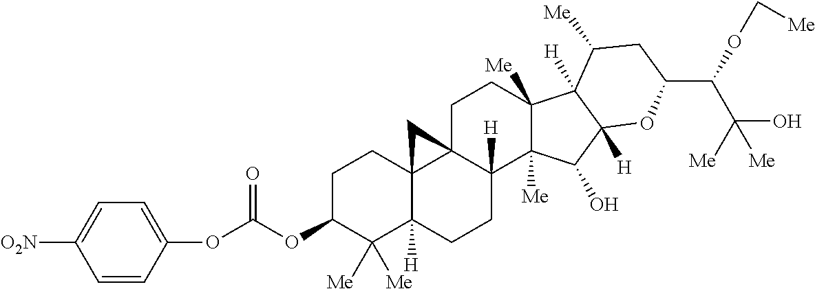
C1C(OC(=O)OC2=CC=C([O2N])C=C2)C([Me])([Me])C2([H])C3(C1)C1(C([H])(CC2)C2([Me])C([Me])(CC1)C1([H])C([H])(C2O)OC(C(OC[Me])C([Me])(O)[Me])CC1[Me])C3
